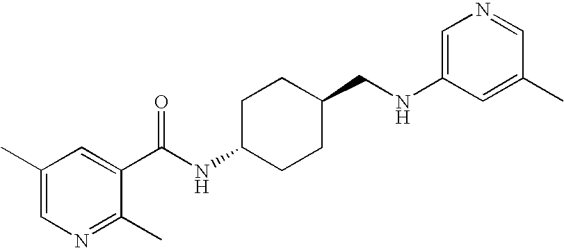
C1(C)=CN=C(C)C(C(NC2CCC(CNC3=CN=CC(C)=C3)CC2)=O)=C1
